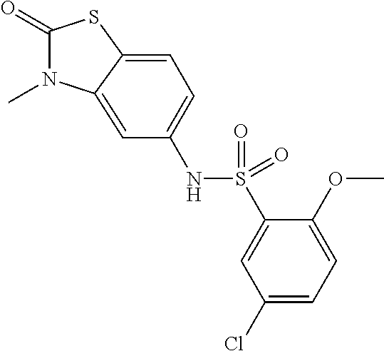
C1(=O)N(C)C2=CC(NS(C3=CC(Cl)=CC=C3OC)(=O)=O)=CC=C2S1
